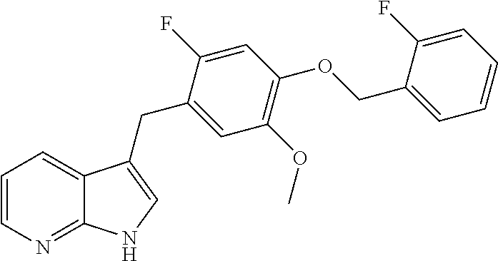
C1=CN=C2C(=C1)C(CC1=CC(OC)=C(OCC3=CC=CC=C3F)C=C1F)=CN2
